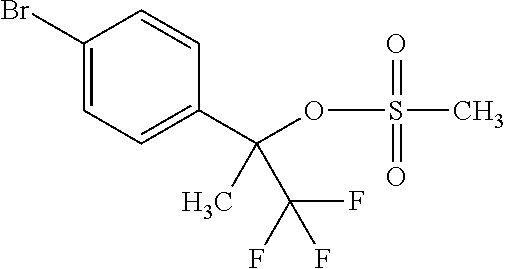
C1(Br)=CC=C(C(OS(=O)(=O)C)(C)C(F)(F)F)C=C1
